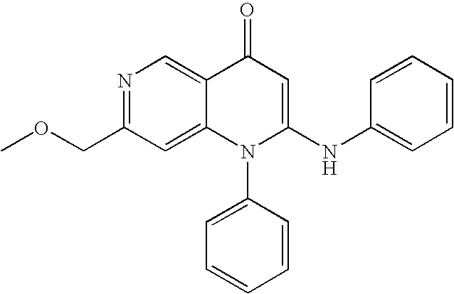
O(C)CC1=NC=C2C(=C1)N(C1=CC=CC=C1)C(NC1=CC=CC=C1)=CC2=O
